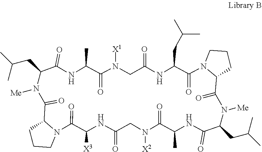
N1([X2])C(=O)C(C)NC(=O)C(CC(C)C)N([Me])C(=O)C2CCCN2C(=O)C(CC(C)C)NC(=O)CN([X1])C(=O)C(C)NC(=O)C(CC(C)C)N([Me])C(=O)C2CCCN2C(=O)C([X3])NC(=O)C1
